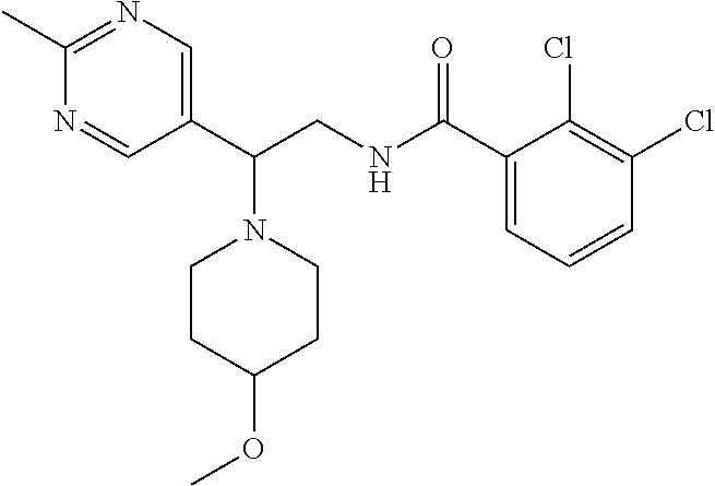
C1(C)=NC=C(C(CNC(C2=CC=CC(Cl)=C2Cl)=O)N2CCC(OC)CC2)C=N1
